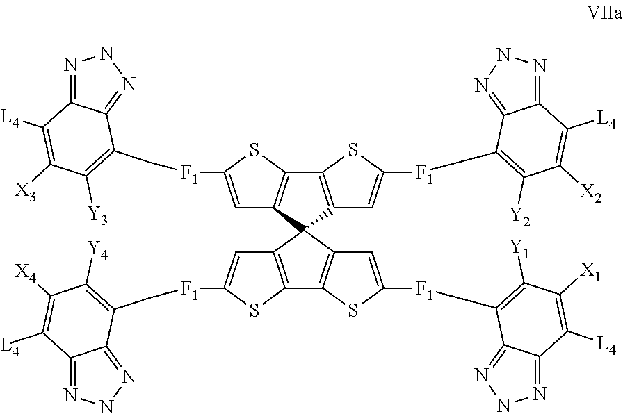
C1=C([F1]CC2=C([Y3])C([X3])=C([L4])C3=NNN=C32)SC2=C1C1(C3=C2SC([F1]C2=C([Y2])C([X2])=C([L4])C4=NNN=C42)=C3)C2=C(SC([F1]CC3=C([Y4])C([X4])=C([L4])C4=NNN=C43)=C2)C2=C1C=C([F1]C1=C([Y1])C([X1])=C([L4])C3=NNN=C31)S2
